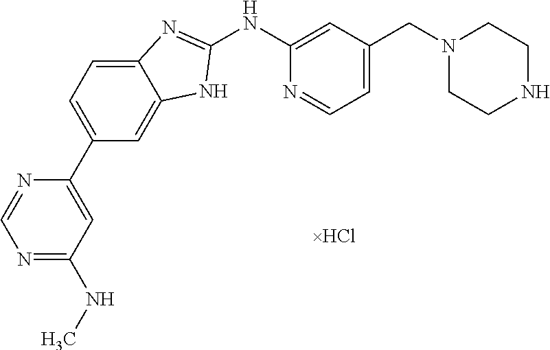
N1=C(NC)C=C(C2=CC=C3C(=C2)NC(NC2=CC(CN4CCNCC4)=CC=N2)=N3)N=C1
